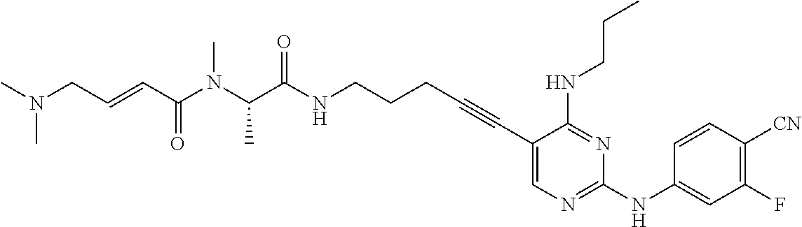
C(NCCCC#CC1=CN=C(NC2=CC(F)=C([CN])C=C2)N=C1NCCC)(=O)C(N(C)C(C=CCN(C)C)=O)C
